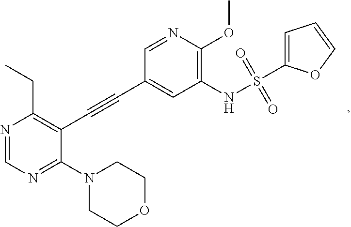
N1=CN=C(N2CCOCC2)C(C#CC2=CC(NS(=O)(=O)C3=CC=CO3)=C(OC)N=C2)=C1CC
